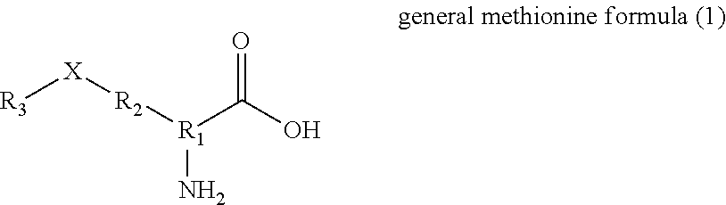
[R1](C(O)=O)(N)[R2][X][R3]
